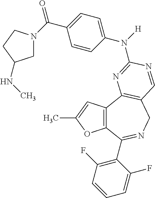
C12=C(C3=C(CN=C1C1=C(F)C=CC=C1F)C=NC(N([H])C1=CC=C(C(=O)N4CC(NC)CC4)C=C1)=N3)C=C(C)O2
